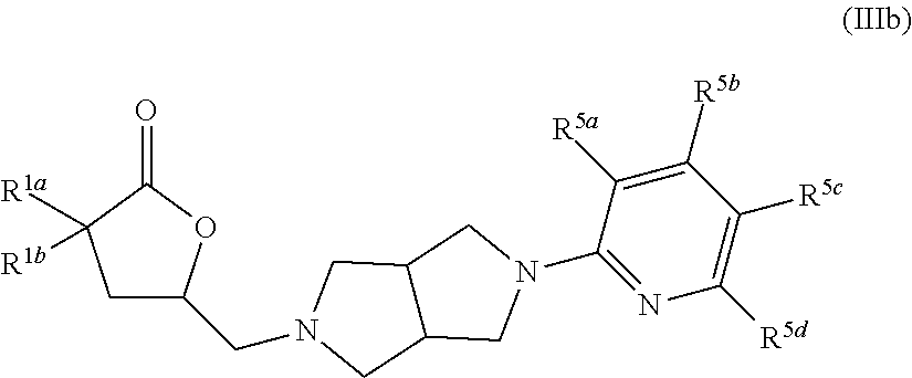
C1C(CN2CC3C(C2)CN(C2=NC([R5d])=C([R5c])C([R5b])=C2[R5a])C3)OC(=O)C1([R1a])[R1b]
